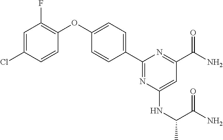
C1=C(Cl)C=CC(OC2=CC=C(C3=NC(NC(C(N)=O)C)=CC(C(=O)N)=N3)C=C2)=C1F
